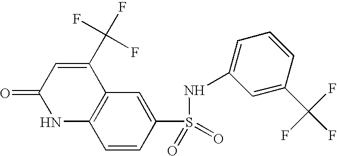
C12=C(C=C(S(=O)(=O)NC3=CC=CC(C(F)(F)F)=C3)C=C1)C(C(F)(F)F)=CC(=O)N2
